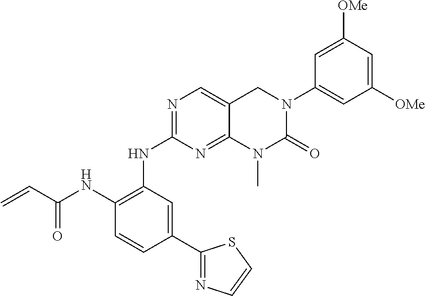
C12=NC(NC3=C(NC(C=C)=O)C=CC(C4=NC=CS4)=C3)=NC=C1CN(C1=CC([OMe])=CC([OMe])=C1)C(=O)N2C
